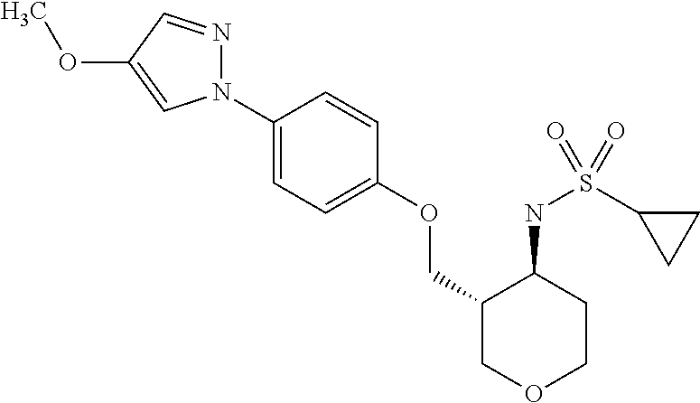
N1(C2=CC=C(OCC3COCCC3NS(C3CC3)(=O)=O)C=C2)N=CC(OC)=C1
